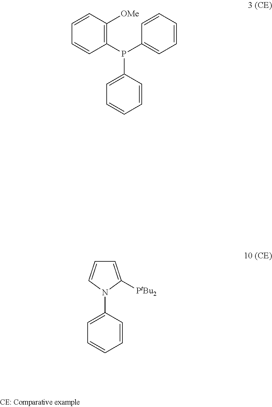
C1=CC([OMe])=C(P(C2=CC=CC=C2)C2=CC=CC=C2)C=C1.C1=C([PtBu2])N(C2=CC=CC=C2)C=C1
